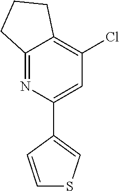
C12=NC(C3=CSC=C3)=CC(Cl)=C1CCC2
